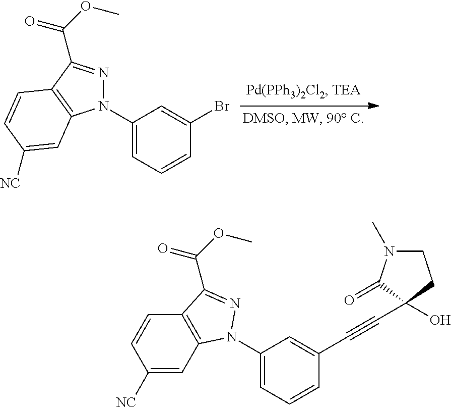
N1(C2=CC=CC(Br)=C2)N=C(C(=O)OC)C2=C1C=C([NC])C=C2.C1(N2C3=C(C=CC([NC])=C3)C(C(=O)OC)=N2)=CC=CC(C#CC2(O)C(=O)N(C)CC2)=C1
